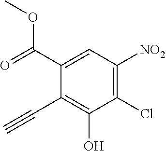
C1(C(=O)OC)=CC([NO2])=C(Cl)C(O)=C1C#C
